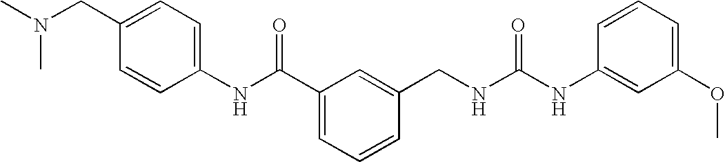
C1(NC(C2=CC=CC(CNC(NC3=CC(OC)=CC=C3)=O)=C2)=O)=CC=C(CN(C)C)C=C1
